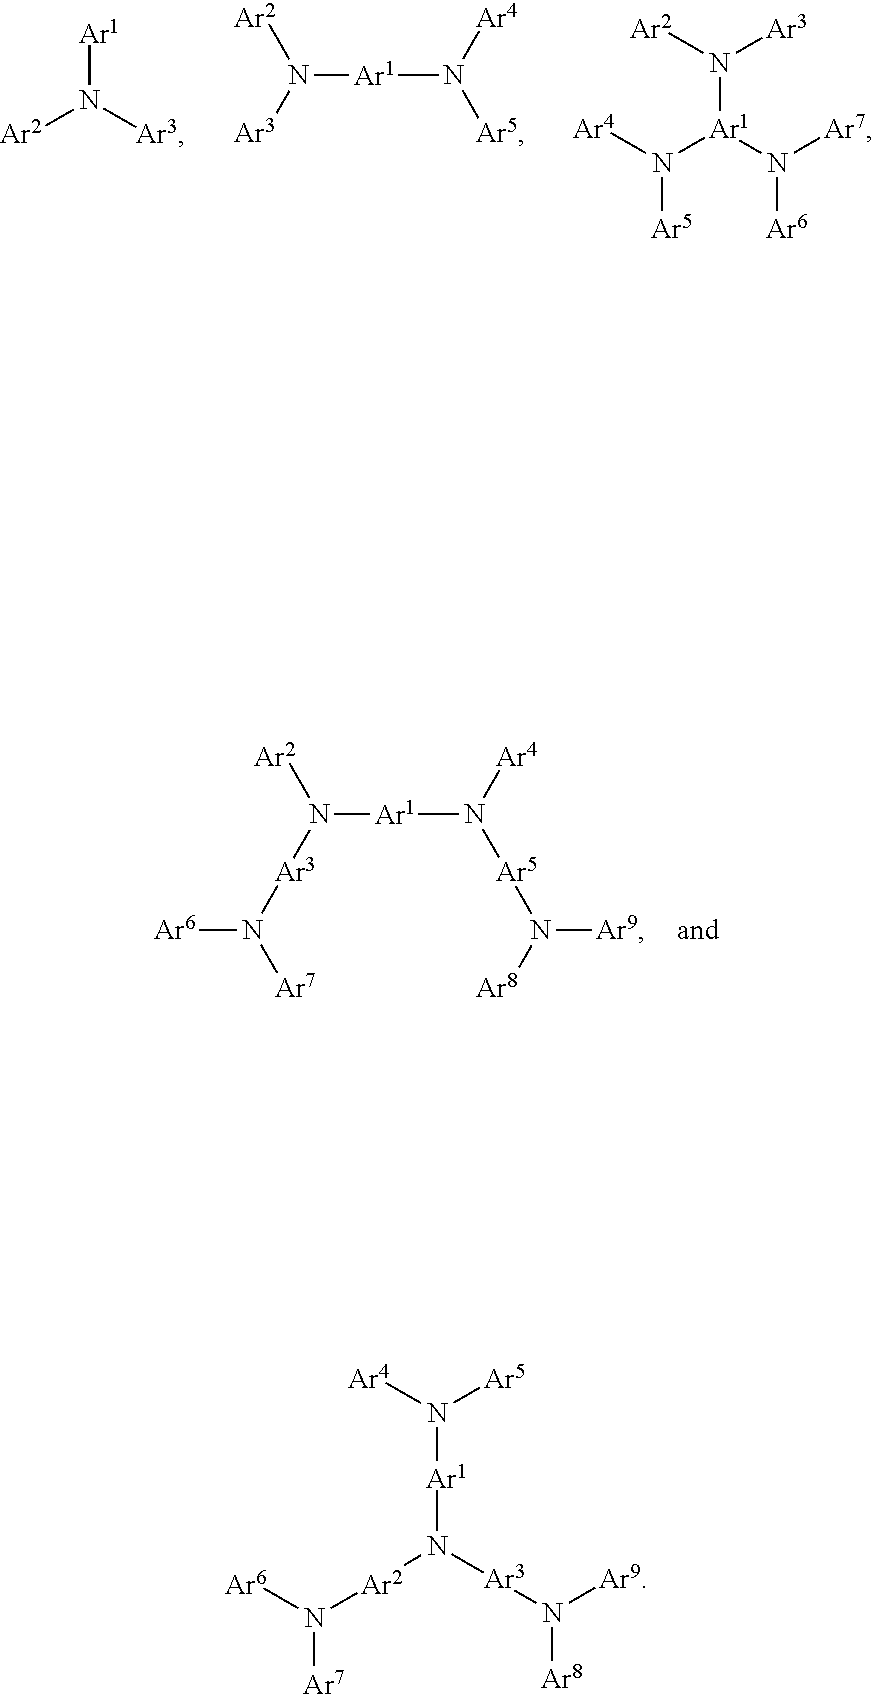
[Ar1]N([Ar3])[Ar2].N([Ar1]N([Ar5])[Ar4])([Ar3])[Ar2].[Ar1](N([Ar3])[Ar2])(N([Ar7])[Ar6])N([Ar4])[Ar5].N([Ar1]N([Ar5]N([Ar8])[Ar9])[Ar4])([Ar3]N([Ar7])[Ar6])[Ar2].[Ar1](N([Ar5])[Ar4])N([Ar2]N([Ar6])[Ar7])[Ar3]N([Ar9])[Ar8]
